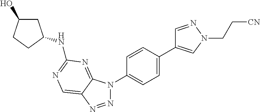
N1=NC2=CN=C(NC3CC(O)CC3)N=C2N1C1=CC=C(C2=CN(CC[CN])N=C2)C=C1
